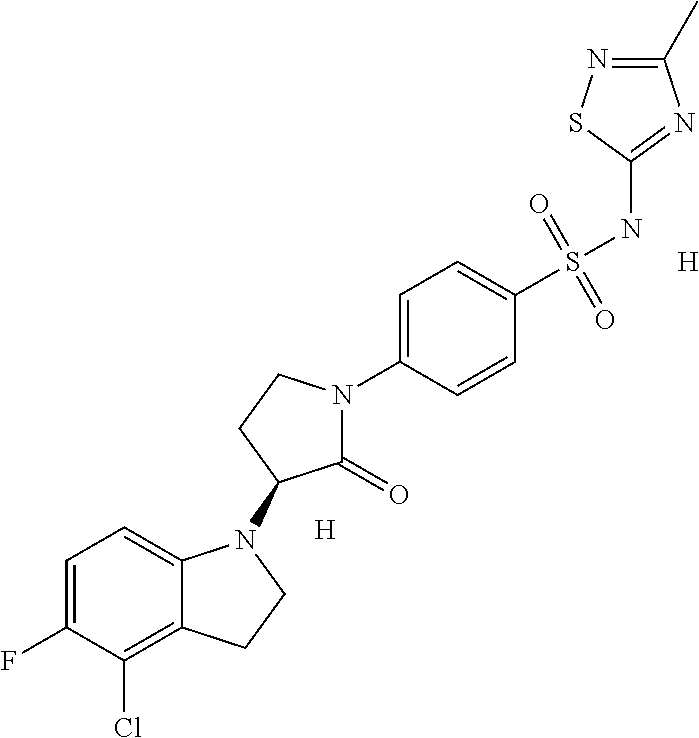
C1=C(F)C(Cl)=C2C(=C1)N(C1C(=O)N(C3=CC=C(S(NC4=NC(C)=NS4)(=O)=O)C=C3)CC1)CC2.[H].[H]
